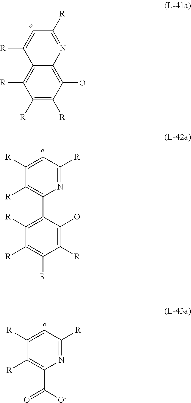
C1([R])=C([R])C([O-])=C2C(=C1[R])C([R])=CC([R])=N2.N1=C([R])C=C([R])C([R])=C1C1=C([R])C([R])=C([R])C([R])=C1[O-].N1=C([R])C=C([R])C([R])=C1C([O-])=O
